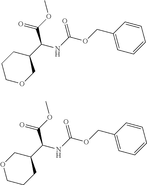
C1COCC(C(NC(OCC2=CC=CC=C2)=O)C(=O)OC)C1.O1CCCC(C(NC(OCC2=CC=CC=C2)=O)C(=O)OC)C1
